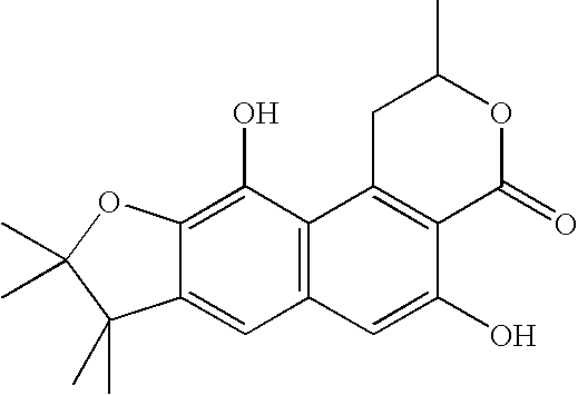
C12=CC3=C(C(O)=C1OC(C)(C)C2(C)C)C1=C(C(O)=C3)C(=O)OC(C)C1
